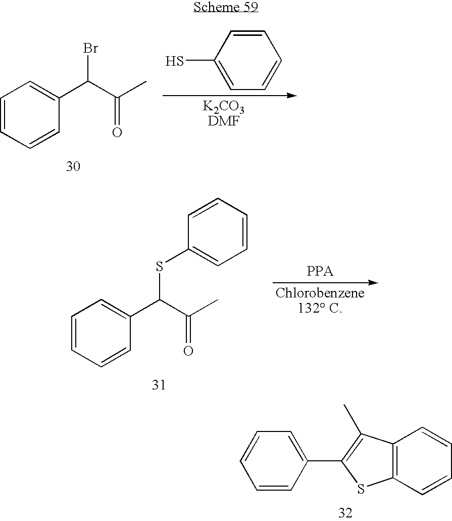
C1=CC=CC(C(C(C)=O)Br)=C1.SC1=CC=CC=C1.C1=CC=CC(C(C(C)=O)SC2=CC=CC=C2)=C1.C1=CC(C2=C(C)C3=C(S2)C=CC=C3)=CC=C1
